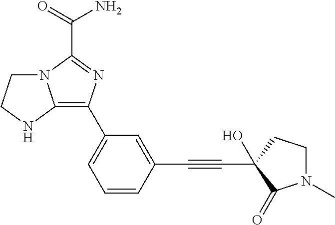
C12=C(C3=CC=CC(C#CC4(O)C(=O)N(C)CC4)=C3)N=C(C(=O)N)N1CCN2
